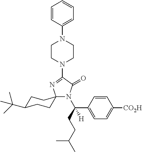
N1(C2=NC3(N(C(CCC(C)C)(C4=CC=C([CO2H])C=C4)[H])C2=O)CCC(C(C)(C)C)CC3)CCN(C2=CC=CC=C2)CC1
